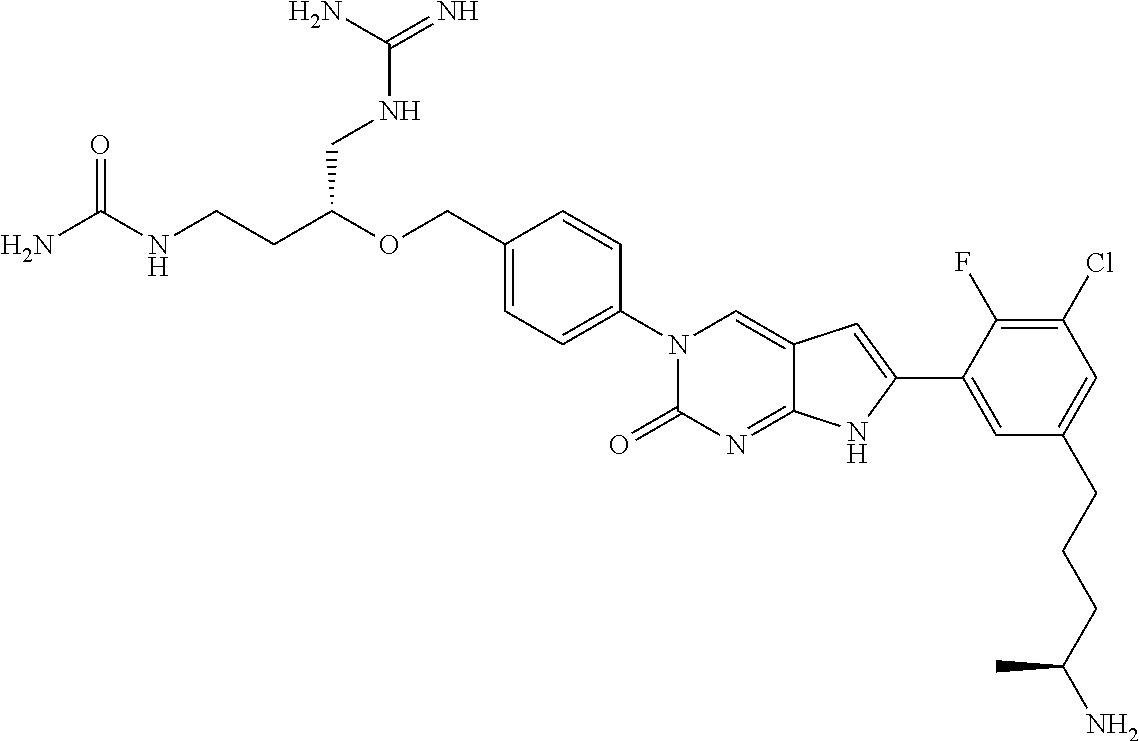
O=C(NCCC(OCC1=CC=C(N2C(=O)N=C3C(=C2)C=C(C2=CC(CCCC(N)C)=CC(Cl)=C2F)N3)C=C1)CNC(=N)N)N
